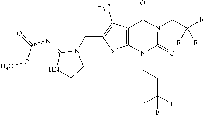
C12=C(N(CCC(F)(F)F)C(=O)N(CC(F)(F)F)C1=O)SC(CN1C(=NC(OC)=O)NCC1)=C2C
